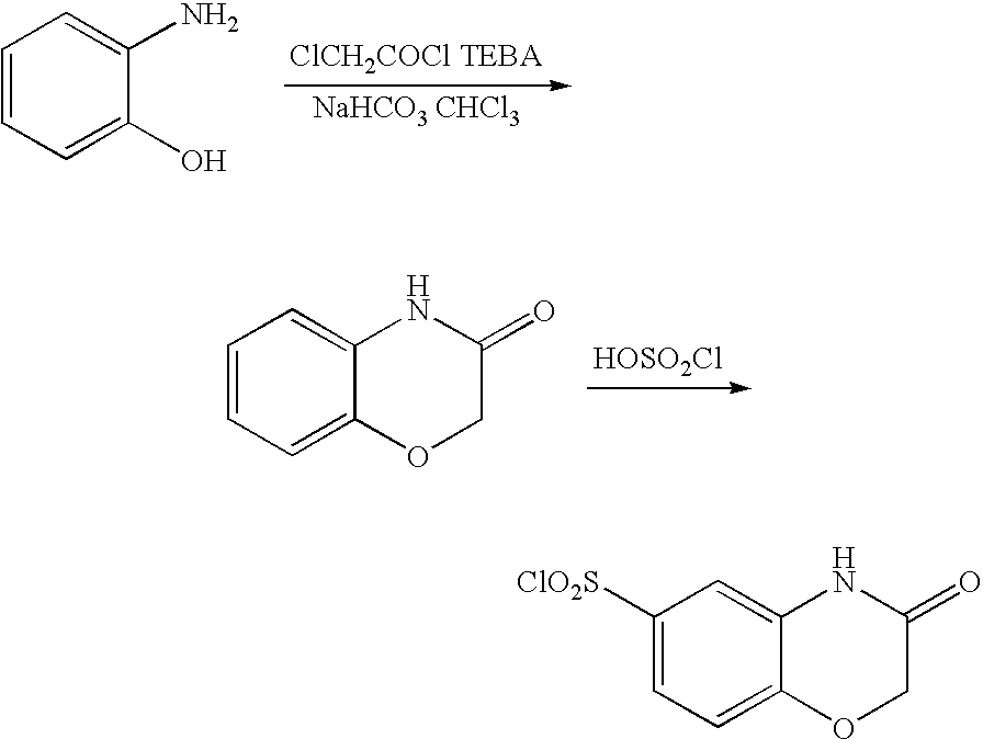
[HOSO2Cl].C1=CC=C2C(=C1)NC(=O)CO2.[ClCH2COCl TEBA].[NaHCO3 CHCl3].C1=CC=C(O)C(N)=C1.C1([ClO2S])=CC=C2C(=C1)NC(=O)CO2
